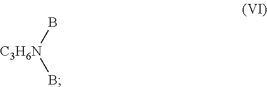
B[C3H6N]B
